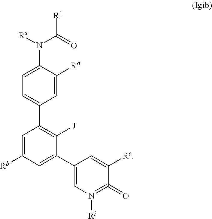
C1(=O)=N([Ri])C=C(C2=CC([Rb])=CC(C3=CC=C(N([Rx])C([R1])=O)C([Ra])=C3)=C2[J])C=C1[Rc]
